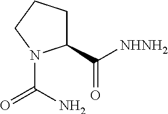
C1(C([NHNH2])=O)CCCN1C(N)=O
